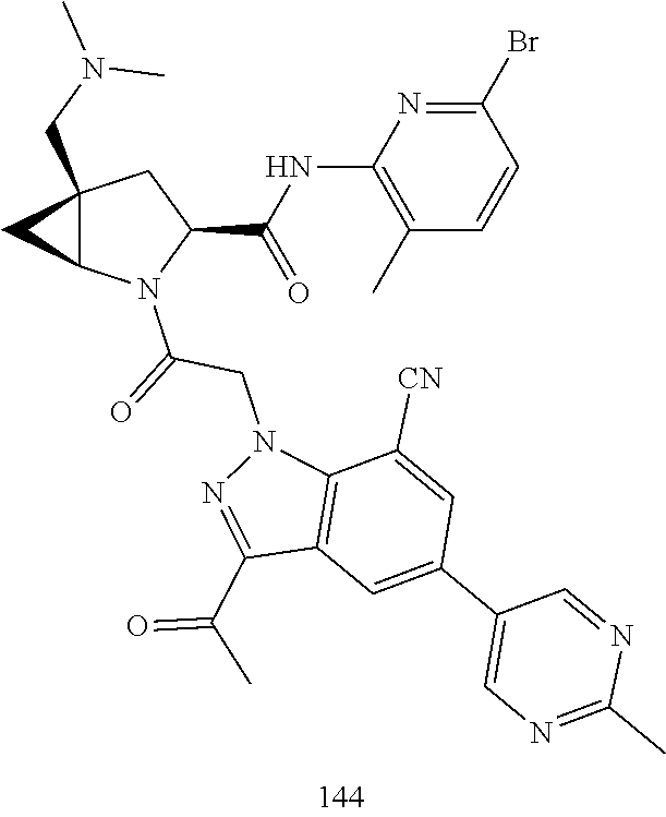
C1(Br)=NC(NC(C2CC3(CN(C)C)C(N2C(=O)CN2C4=C(C=C(C5=CN=C(C)N=C5)C=C4[CN])C(C(C)=O)=N2)C3)=O)=C(C)C=C1
